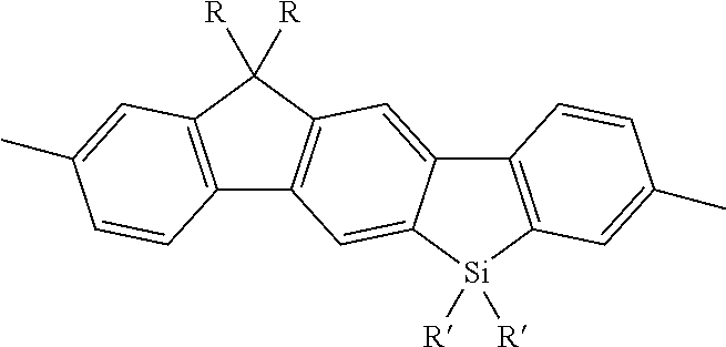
C12=C(C([R])([R])C3=C1C=C1C(=C3)C3=C([Si]1([R])[R])C=C(C)C=C3)C=C(C)C=C2
